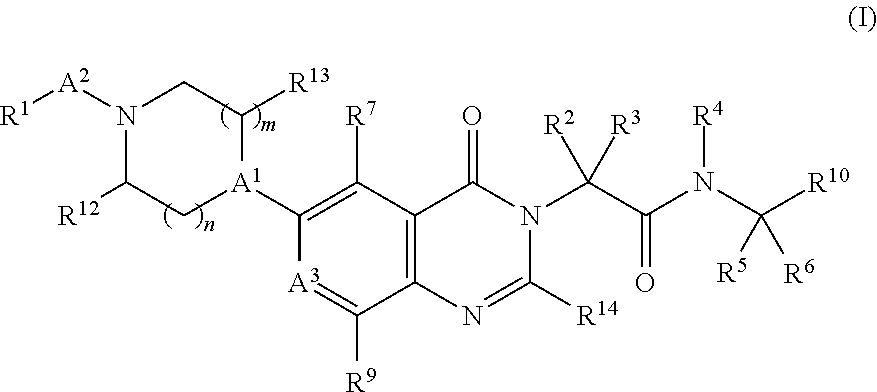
N1([A2][R1])C([R12])C[A1](C2=C([R7])C3=C(C([R9])=[A3]2)N=C([R14])N(C(C(N(C([R10])([R5])[R6])[R4])=O)([R2])[R3])C3=O)C([R13])C1
